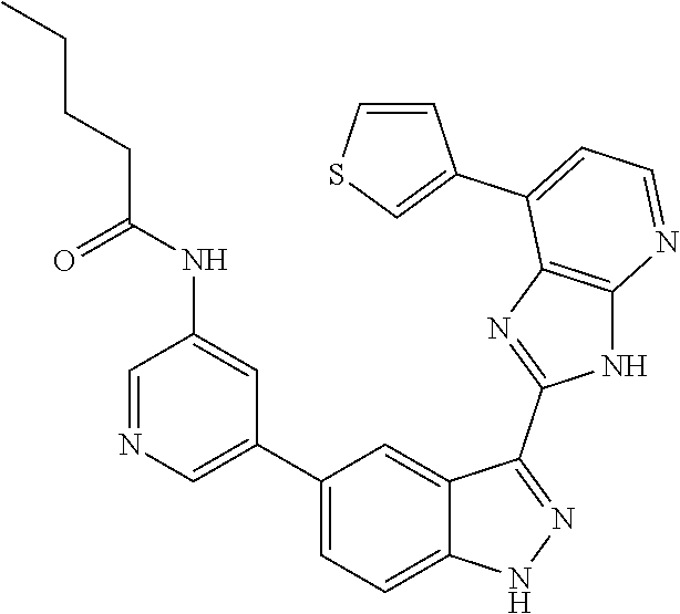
C1=NC=C(C2=CC=C3C(=C2)C(C2=NC4=C(N2)N=CC=C4C2=CSC=C2)=NN3)C=C1NC(CCCC)=O
